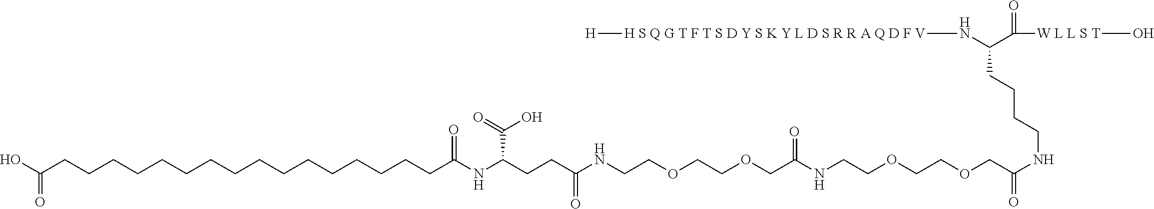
[H][H S Q G T F T S D Y S K Y L D S R R A Q D F V]NC(CCCCNC(=O)COCCOCCNC(COCCOCCNC(CCC(NC(CCCCCCCCCCCCCCCCC(O)=O)=O)C(O)=O)=O)=O)C(=O)[W L L S T]O
